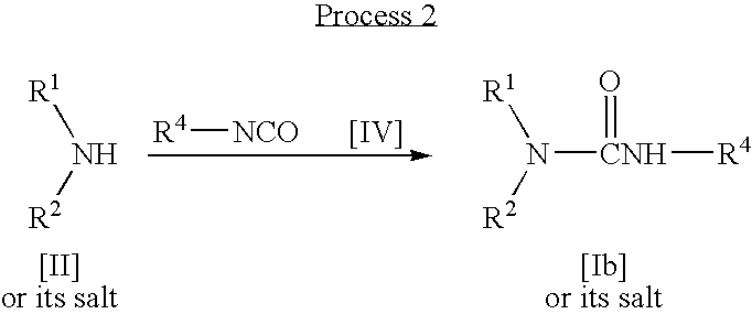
[R1]N[R2].[R4][NCO      [IV]].[R1]N([R2])[CNH]([R4])=O
